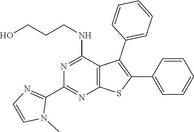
C12=C(C(NCCCO)=NC(C3=NC=CN3C)=N1)C(C1=CC=CC=C1)=C(C1=CC=CC=C1)S2
